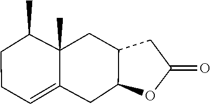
C12CC3=CCCC(C)C3(C)CC1CC(=O)O2
